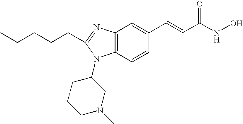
C12=C(C=CC(C=CC(NO)=O)=C1)N(C1CCCN(C)C1)C(CCCCC)=N2
